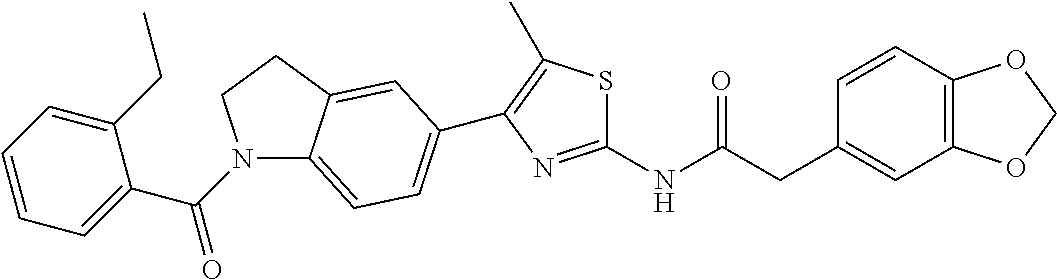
C1=CC2=C(C=C1CC(NC1=NC(C3=CC=C4N(C(C5=CC=CC=C5CC)=O)CCC4=C3)=C(C)S1)=O)OCO2
